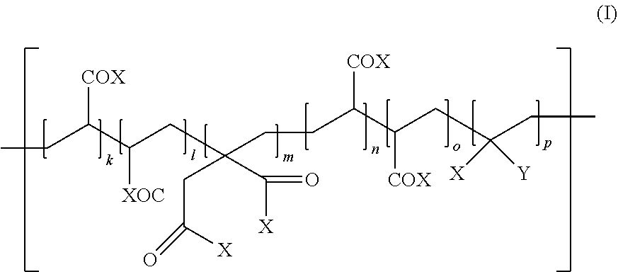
CCC(C(CC(CCC([COX])C([COX])CC(CC)([X])[Y])(CC([X])=O)C([X])=O)[XOC])[COX]
